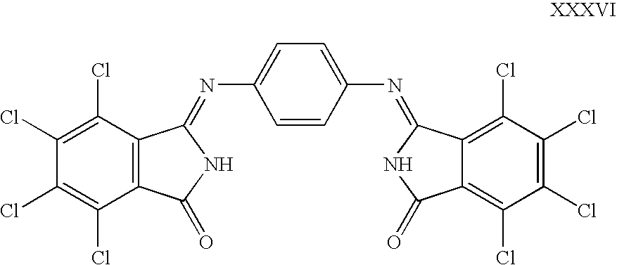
C1(Cl)=C(Cl)C2=C(C(Cl)=C1Cl)C(=O)NC2=NC1=CC=C(N=C2C3=C(Cl)C(Cl)=C(Cl)C(Cl)=C3C(=O)N2)C=C1
